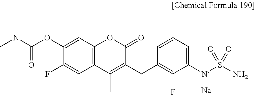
C12=C(C=C(OC(N(C)C)=O)C(F)=C1)OC(=O)C(CC1=C(F)C([N-]S(N)(=O)=O)=CC=C1)=C2C.[Na]
